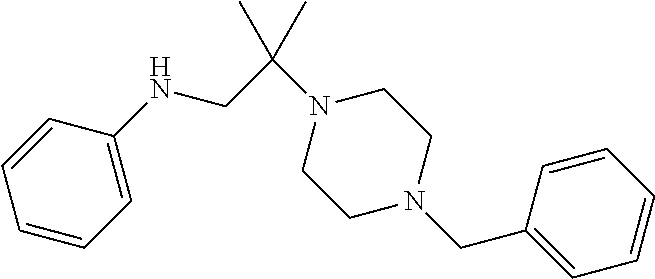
C1=CC=CC=C1NCC(N1CCN(CC2=CC=CC=C2)CC1)(C)C
